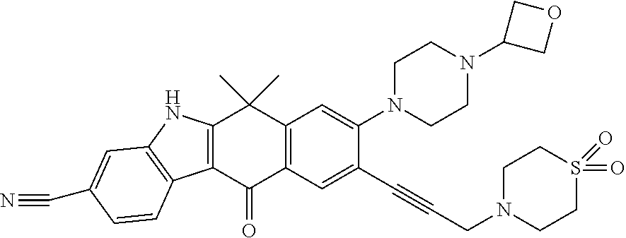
C12=C(C(=O)C3=C(C1(C)C)C=C(N1CCN(C4COC4)CC1)C(C#CCN1CCS(=O)(=O)CC1)=C3)C1=C(N2)C=C(C#N)C=C1
